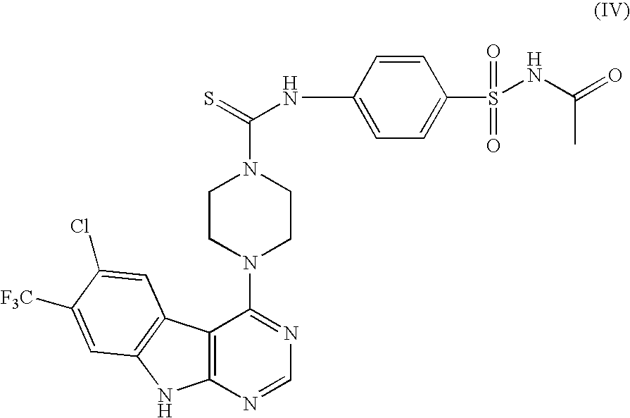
C12=C(C3=C(N1)C=C([F3C])C(Cl)=C3)C(N1CCN(C(=S)NC3=CC=C(S(NC(=O)C)(=O)=O)C=C3)CC1)=NC=N2
